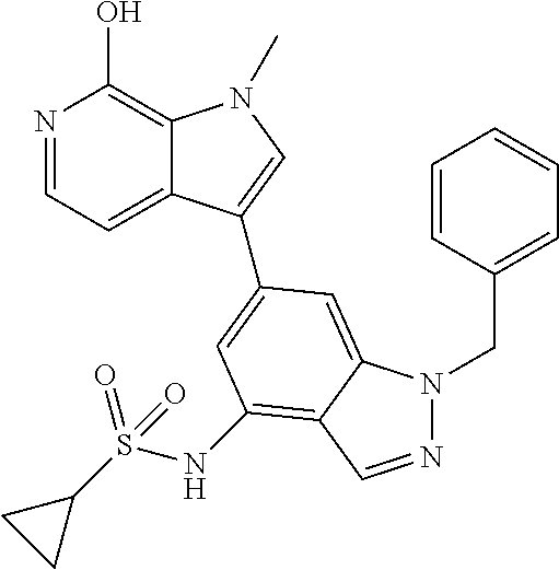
N1=CC=C2C(=C1O)N(C)C=C2C1=CC(NS(C2CC2)(=O)=O)=C2C(=C1)N(CC1=CC=CC=C1)N=C2
